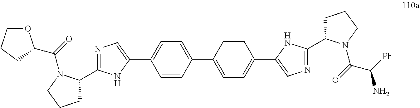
C1C(C2=NC=C(C3=CC=C(C4=CC=C(C5=CN=C(C6CCCN6C(=O)C(N)[Ph])N5)C=C4)C=C3)N2)N(C(=O)C2OCCC2)CC1
